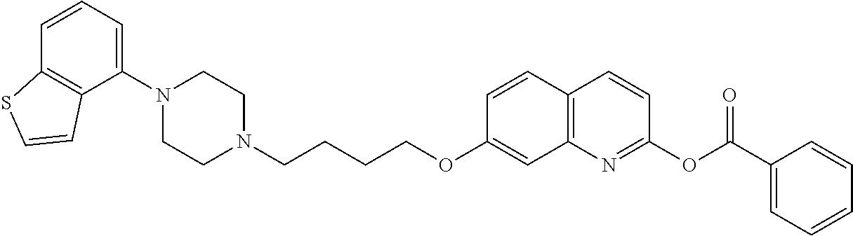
C1(N2CCN(CCCCOC3=CC4=C(C=C3)C=CC(OC(=O)C3=CC=CC=C3)=N4)CC2)=CC=CC2=C1C=CS2
